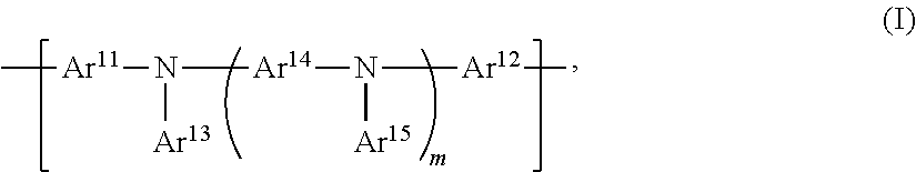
C[Ar11]N([Ar14]N([Ar12]C)[Ar15])[Ar13]
